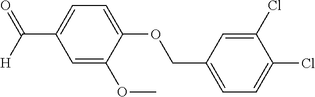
C1=C(OC)C(OCC2=CC=C(Cl)C(Cl)=C2)=CC=C1C([H])=O
